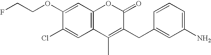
C1(OCCF)=CC2=C(C=C1Cl)C(C)=C(CC1=CC(N)=CC=C1)C(=O)O2
